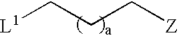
C(C[Z])C[L1]
